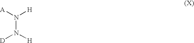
N(N([D])[H])([A])[H]
